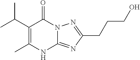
CC1=C(C(C)C)C(=O)N2C(=NC(CCCO)=N2)N1
